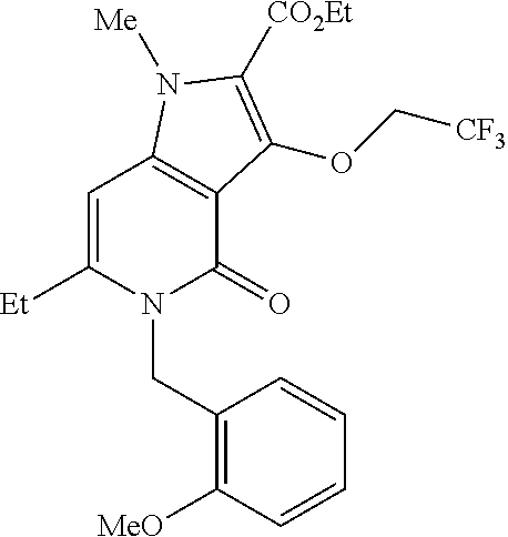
C1=C([Et])N(CC2=C([MeO])C=CC=C2)C(=O)C2=C1N([Me])C([CO2Et])=C2OC[CF3]
